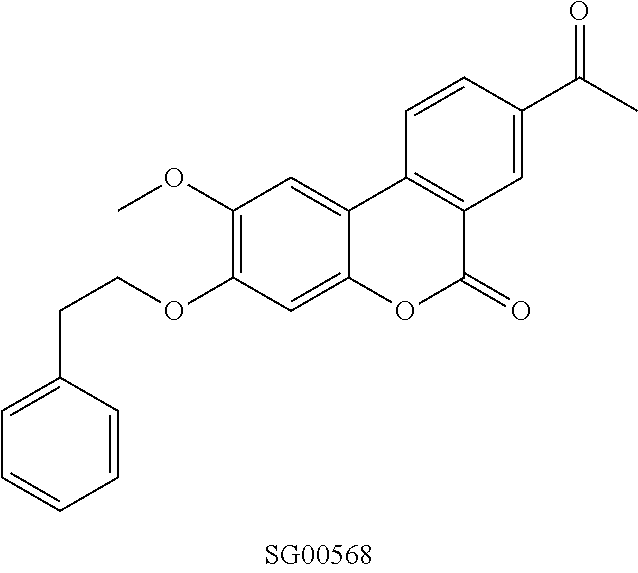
O(C1=C(OC)C=C2C(=C1)OC(=O)C1=C2C=CC(C(C)=O)=C1)CCC1=CC=CC=C1
